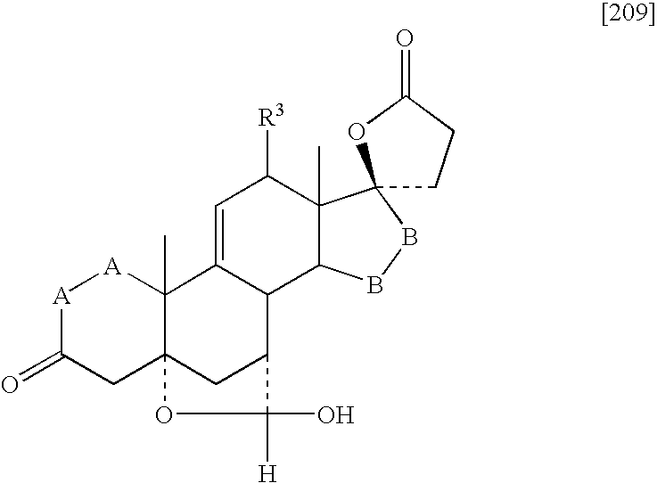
[A]1C(=O)CC23C(C)([A]1)C1=CC([R3])C4(C)C(C1C(C2)C(O)([H])O3)BBC41CCC(=O)O1
